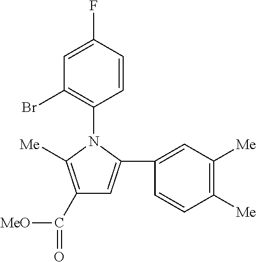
C1(C([MeO])=O)=C([Me])N(C2=C(Br)C=C(F)C=C2)C(C2=CC([Me])=C([Me])C=C2)=C1
